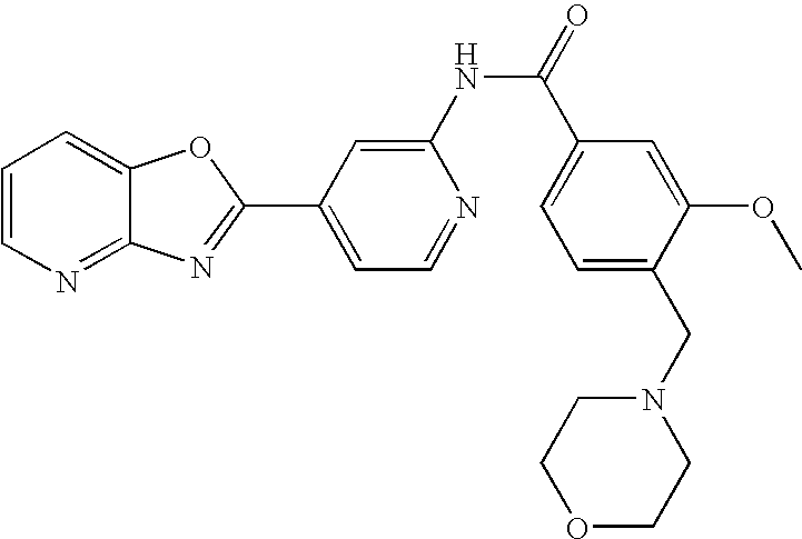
C12=NC=CC=C1OC(C1=CC=NC(NC(=O)C3=CC=C(CN4CCOCC4)C(OC)=C3)=C1)=N2
